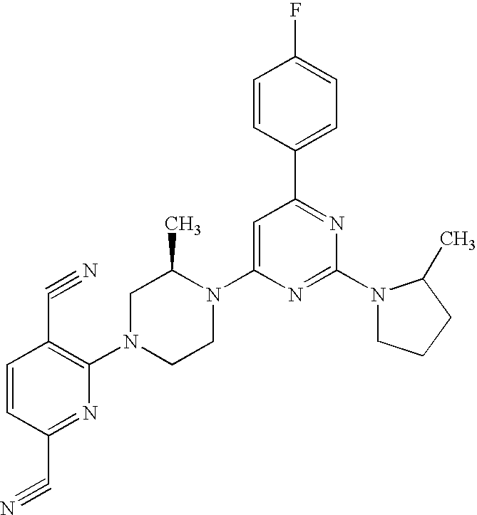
C1=CC(C#N)=NC(N2CCN(C3=CC(C4=CC=C(F)C=C4)=NC(N4CCCC4C)=N3)C(C)C2)=C1C#N
